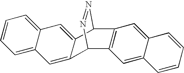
C1=C2C(=CC=C1)C=C1C(=C2)C2N=NC1C1=C2C=C2C(=C1)C=CC=C2
